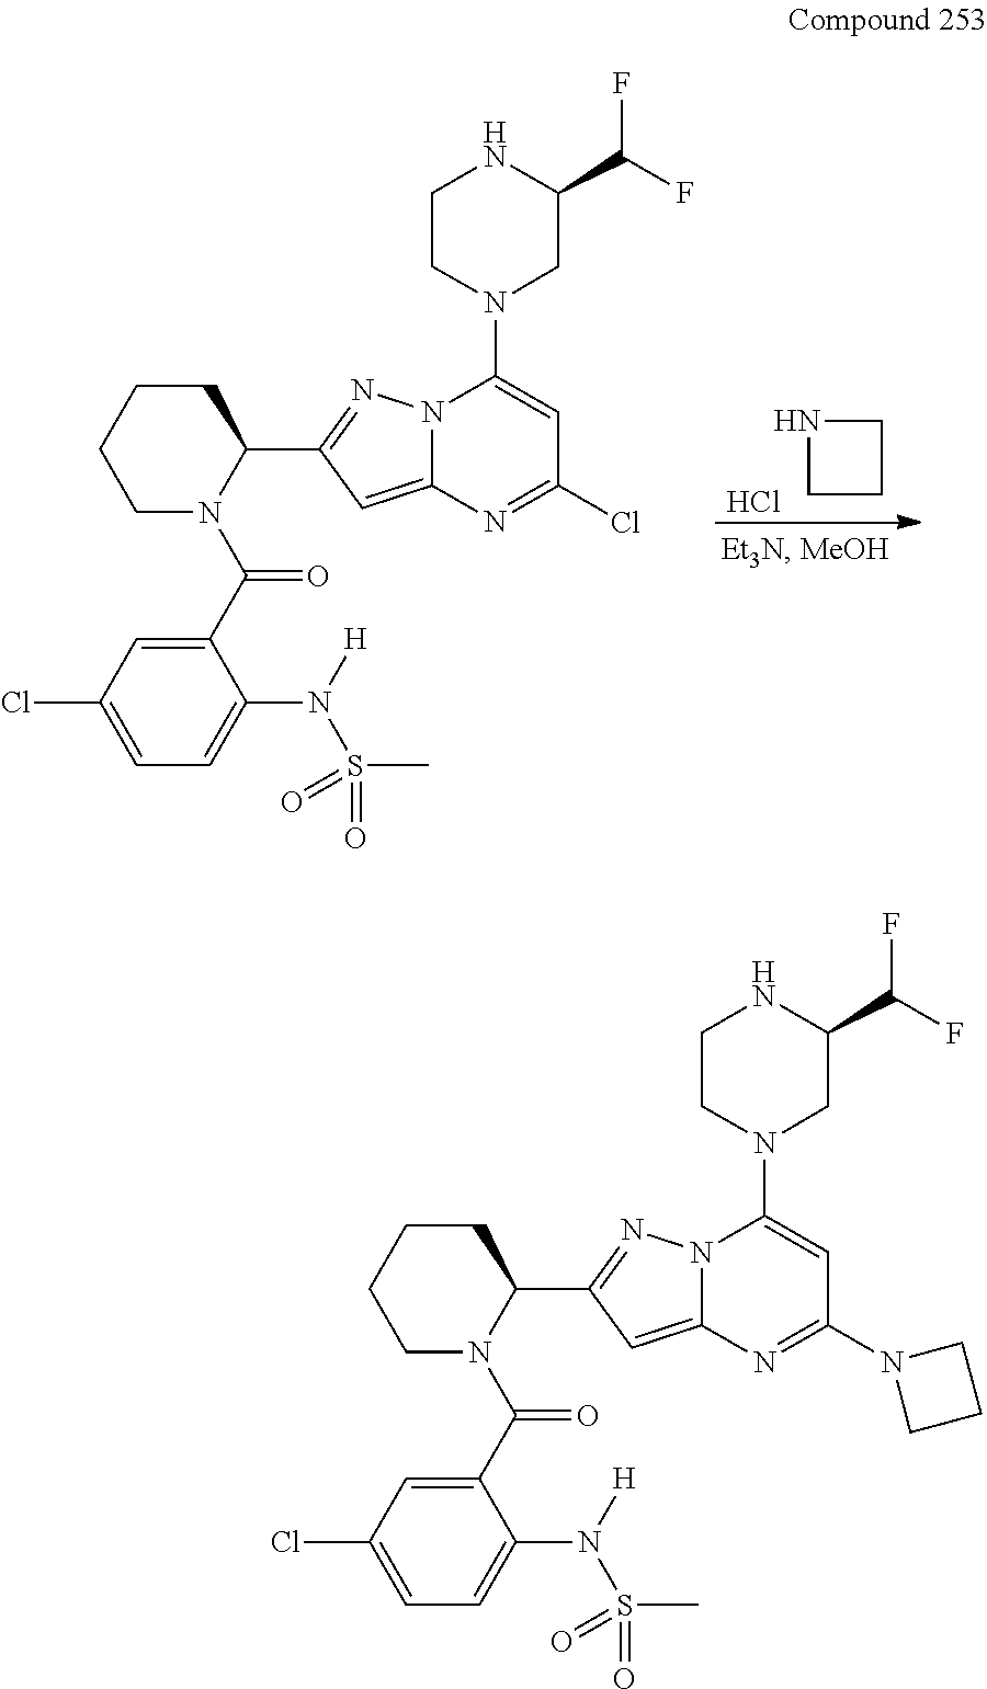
C1NCC1.Cl.C1CCCN(C(C2=CC(Cl)=CC=C2N(S(C)(=O)=O)[H])=O)C1C1=NN2C(=C1)N=C(Cl)C=C2N1CC(C(F)F)NCC1.C1CCCN(C(C2=CC(Cl)=CC=C2N(S(C)(=O)=O)[H])=O)C1C1=NN2C(=C1)N=C(N1CCC1)C=C2N1CC(C(F)F)NCC1
